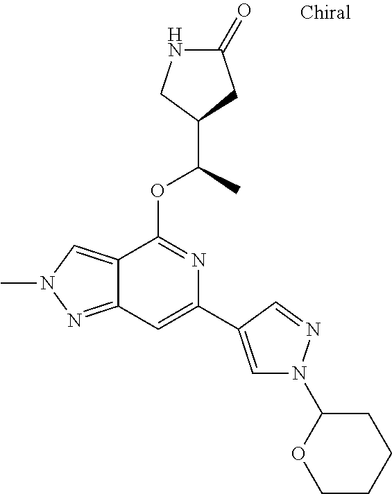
N1C(=O)CC(C(C)OC2=NC(C3=CN(C4CCCCO4)N=C3)=CC3=NN(C)C=C23)C1
